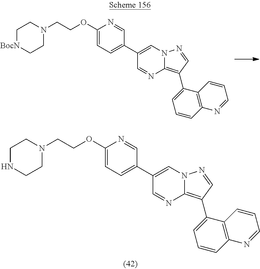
C1(C2=CC=C(OCCN3CC[BocN]CC3)N=C2)=CN2C(=C(C3=CC=CC4=C3C=CC=N4)C=N2)N=C1.C1(C2=CC=C(OCCN3CCNCC3)N=C2)=CN2C(=C(C3=CC=CC4=C3C=CC=N4)C=N2)N=C1
